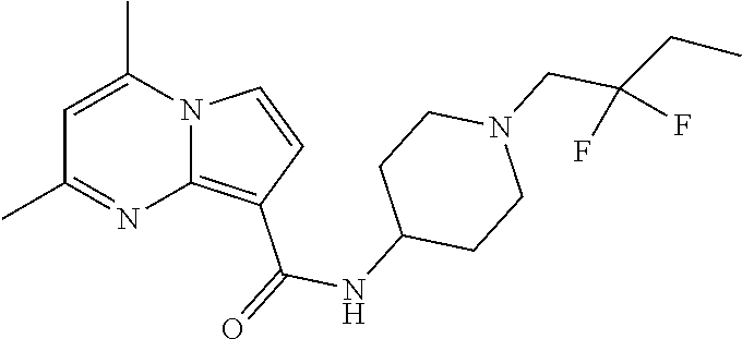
C1=C(C)N2C(=C(C(=O)NC3CCN(CC(CC)(F)F)CC3)C=C2)N=C1C
